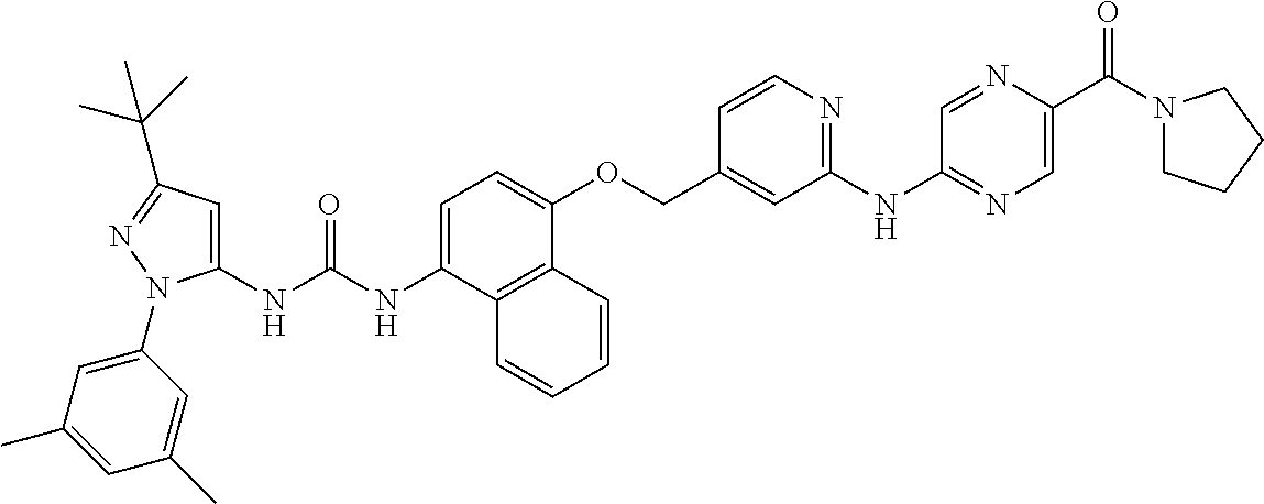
N(C(NC1=CC(C(C)(C)C)=NN1C1=CC(C)=CC(C)=C1)=O)C1=CC=C(OCC2=CC(NC3=NC=C(C(N4CCCC4)=O)N=C3)=NC=C2)C2=C1C=CC=C2
